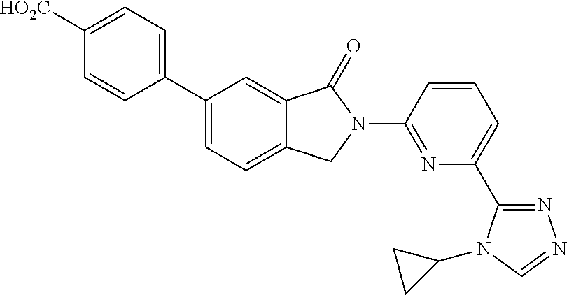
C1([HO2C])=CC=C(C2=CC=C3C(=C2)C(=O)N(C2=NC(C4=NN=CN4C4CC4)=CC=C2)C3)C=C1
